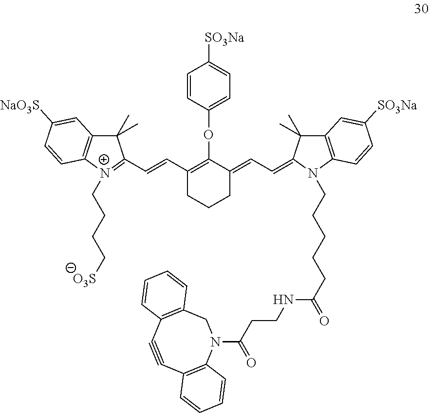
C1=CC(OC2=C(C=CC3=[N+](CCCC[O3S])C4=C(C3(C)C)C=C([NaO3S])C=C4)CCCC2=CC=C2N(CCCCCC(=O)NCCC(N3CC4=C(C#CC5=C3C=CC=C5)C=CC=C4)=O)C3=C(C2(C)C)C=C([SO3Na])C=C3)=CC=C1[SO3Na]
